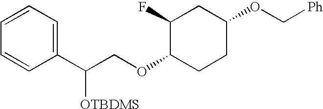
C1(C(COC2CCC(OC[Ph])CC2F)[OTBDMS])=CC=CC=C1
